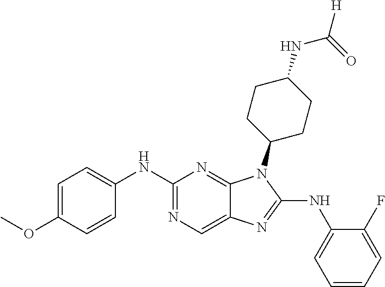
C1(NC2=CC=C(OC)C=C2)=NC=C2C(=N1)N(C1CCC(NC([H])=O)CC1)C(NC1=CC=CC=C1F)=N2
